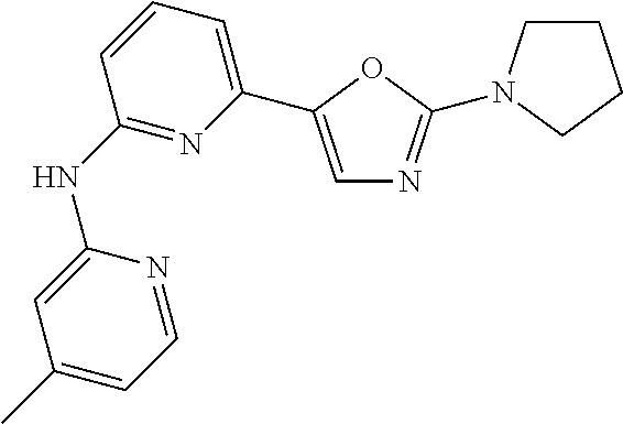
C1(NC2=NC(C3=CN=C(N4CCCC4)O3)=CC=C2)=CC(C)=CC=N1
